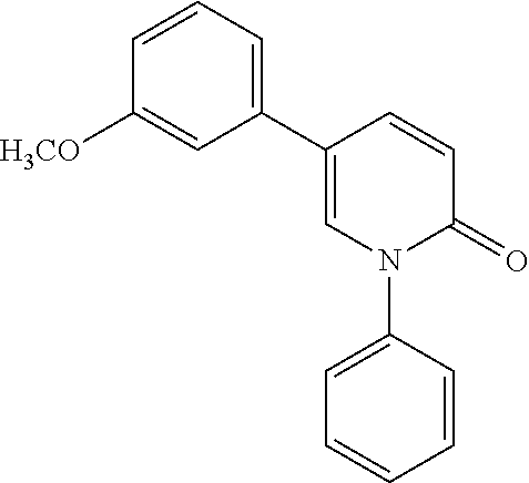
C1=C(C2=CC=CC([H3CO])=C2)C=CC(=O)N1C1=CC=CC=C1
